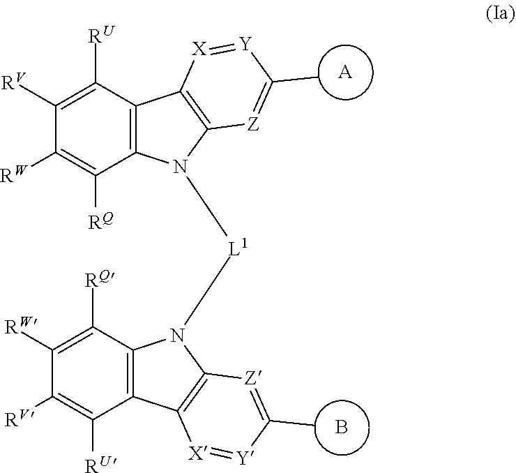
[A].B.C1([RU])=C([RV])C([RW])=C([RQ])C2=C1C1=C(N2[L1]N2C3=C(C([RU])=C([RV])C([RW])=C3[RQ])C3=C2[Z]=C(C)[Y]=[X]3)[Z]=C(C)[Y]=[X]1
